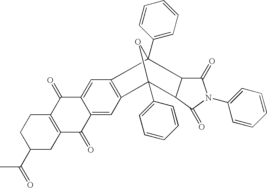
C1(C(=O)C)CC2=C(CC1)C(=O)C1=CC3=C(C=C1C2=O)C1(C2=CC=CC=C2)OC3(C2=CC=CC=C2)C2C(=O)N(C3=CC=CC=C3)C(=O)C21
